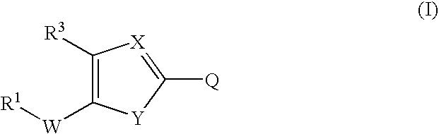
C1([R3])=C([W][R1])[Y]C([Q])=[X]1
